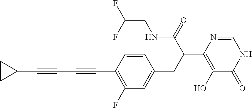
C1(C#CC#CC2CC2)=C(F)C=C(CC(C2=C(O)C(=O)NC=N2)C(NCC(F)F)=O)C=C1
